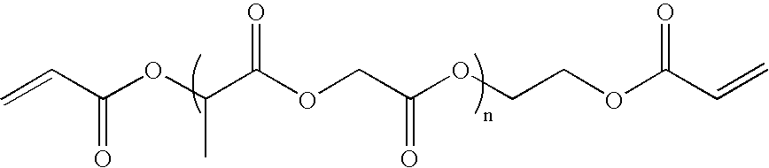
C=CC(OC(C(OCC(OCCOC(C=C)=O)=O)=O)C)=O
